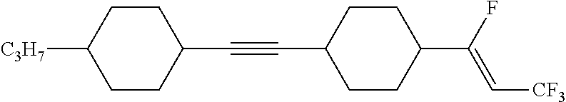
C1CC(C#CC2CCC(C(F)=C[CF3])CC2)CCC1[C3H7]
